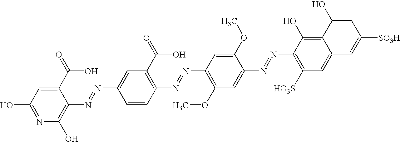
C1(N=NC2=C(O)N=C(O)C=C2C(=O)O)=CC(C(=O)O)=C(N=NC2=C(OC)C=C(N=NC3=C([HO3S])C=C4C(=C3O)C(O)=CC([SO3H])=C4)C(OC)=C2)C=C1
